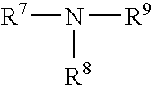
[R7]N([R9])[R8]
